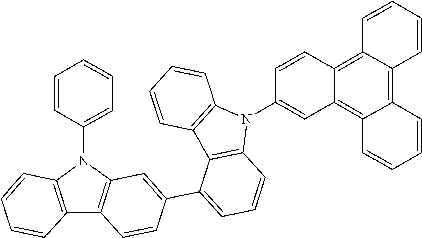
C12=C(N(C3=CC=CC=C3)C3=C1C=CC(C1=CC=CC4=C1C1=C(N4C4=CC5=C6C(=C7C(=C5C=C4)C=CC=C7)C=CC=C6)C=CC=C1)=C3)C=CC=C2
